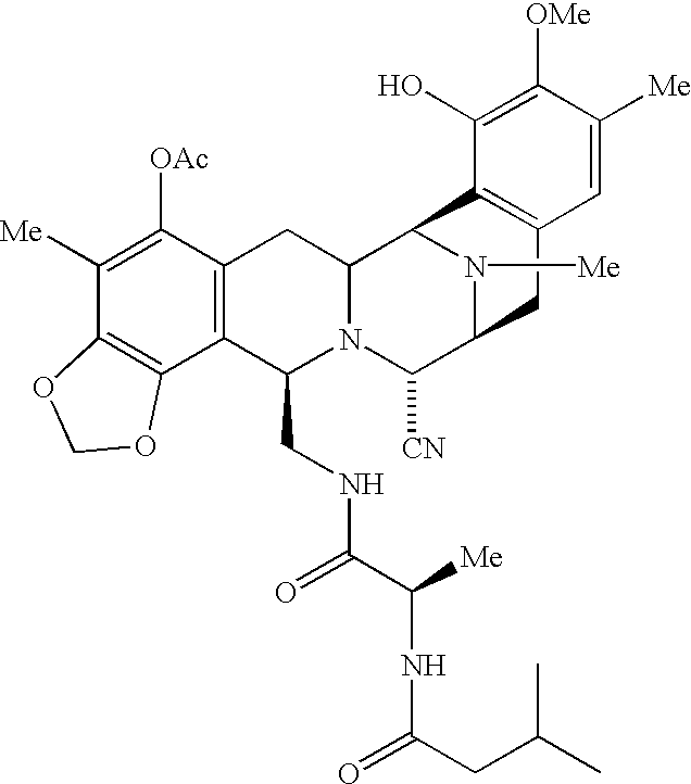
C1([Me])=C([OAc])C2=C(C3=C1OCO3)C(CNC(=O)C([Me])NC(=O)CC(C)C)N1C(C2)C2N([Me])C(C1[CN])CC1=C2C(O)=C([OMe])C([Me])=C1
